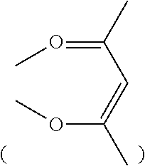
C(=OC)(C=C(OC)C)C
